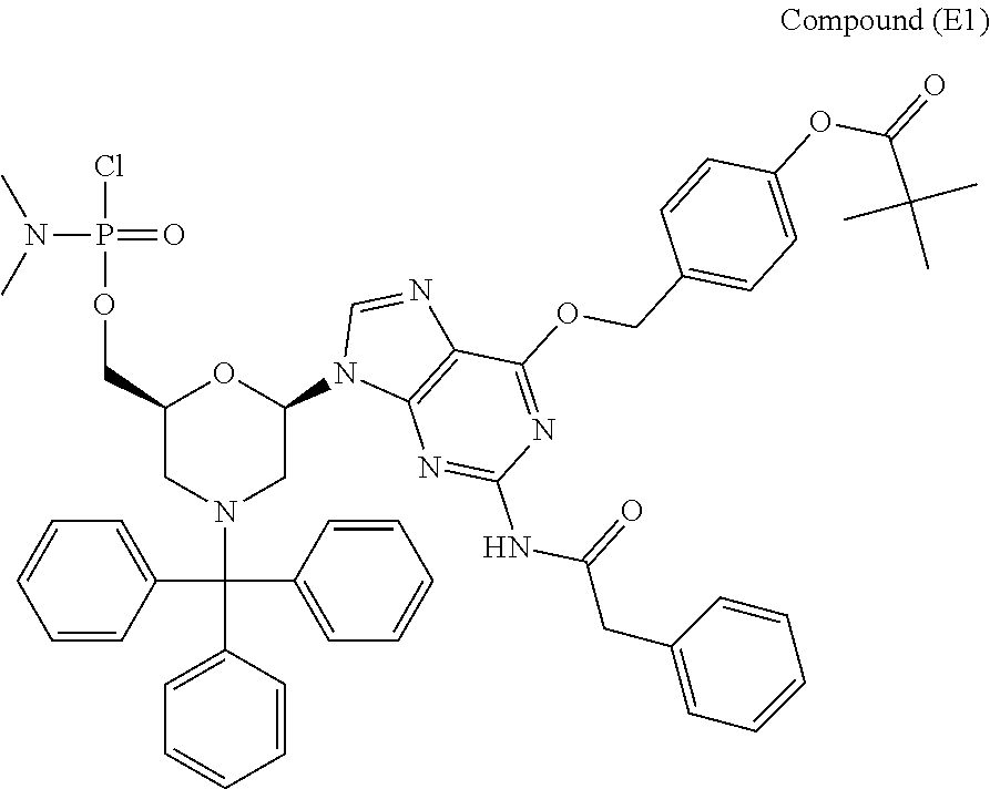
N(P(=O)(Cl)OCC1OC(N2C3=C(N=C2)C(OCC2=CC=C(OC(C(C)(C)C)=O)C=C2)=NC(NC(=O)CC2=CC=CC=C2)=N3)CN(C(C2=CC=CC=C2)(C2=CC=CC=C2)C2=CC=CC=C2)C1)(C)C
